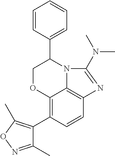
C12=C(C3=C(C)ON=C3C)C=CC3=C1N(C(C1=CC=CC=C1)CO2)C(N(C)C)=N3
